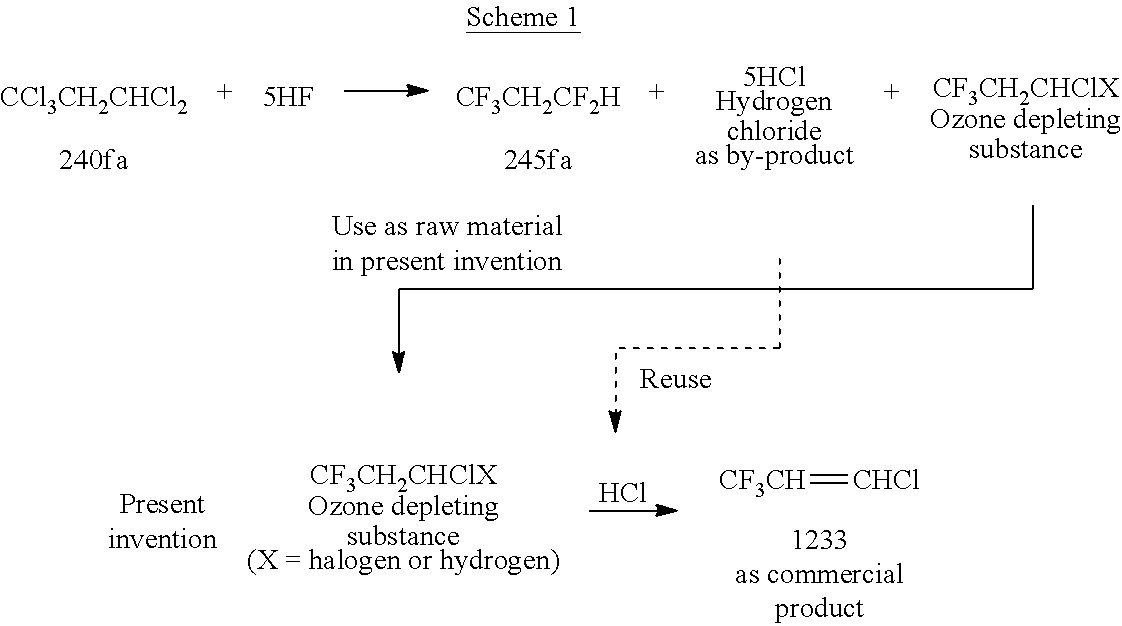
[CCl3CH2CHCl2].[5HF].[CF3CH2CF2H].[5HClHydrogenchlorideas by-product].[CF3CH2CHClXOzone depletingsubstance].[CF3CH2CHClXOzone depletingsubstance(X = halogen or hydrogen)].Cl.[CF3CH]=[CHCl]
